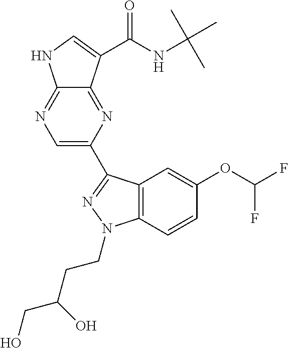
C1=C(C2=NN(CCC(CO)O)C3=C2C=C(OC(F)F)C=C3)N=C2C(=N1)NC=C2C(NC(C)(C)C)=O
